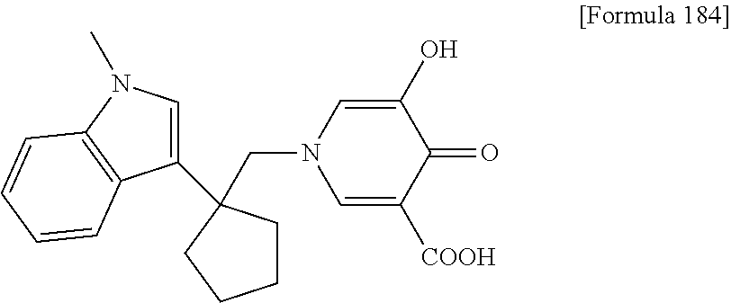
C1(O)=CN(CC2(C3=CN(C)C4=C3C=CC=C4)CCCC2)C=C([COOH])C1=O
